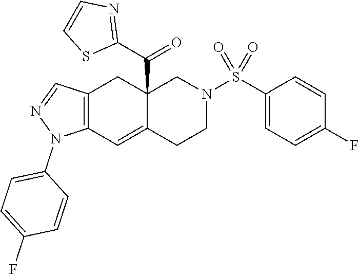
C12=C(C=C3C(C(C4=NC=CS4)=O)(C1)CN(S(C1=CC=C(F)C=C1)(=O)=O)CC3)N(C1=CC=C(F)C=C1)N=C2
